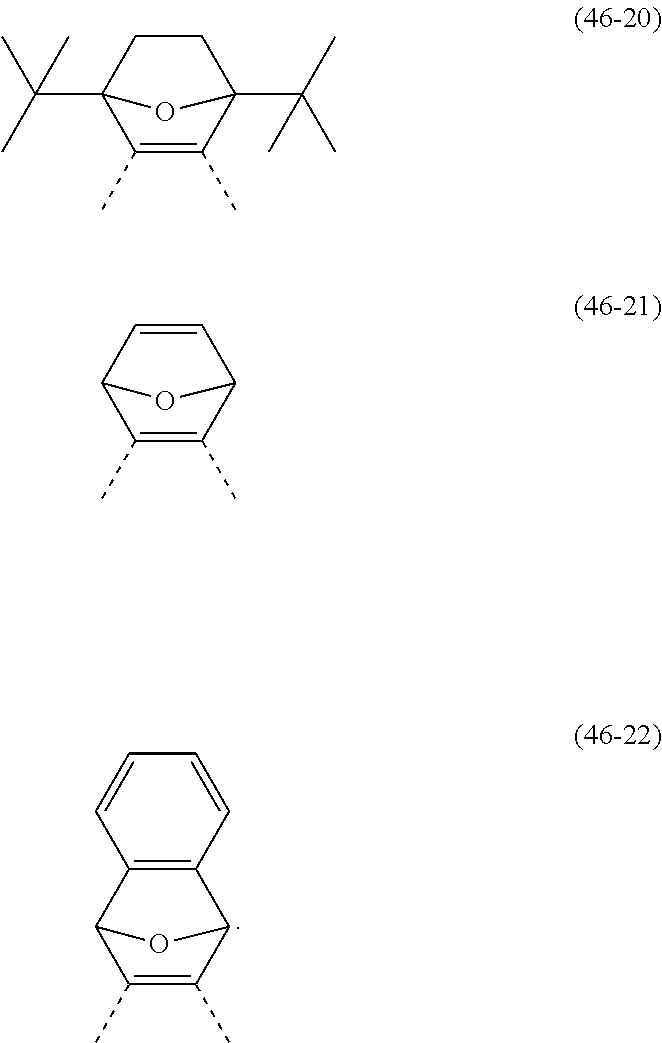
C1(C)=C(C)C2C3=C(C1O2)C=CC=C3.C1(C)=C(C)C2(C(C)(C)C)CCC1(C(C)(C)C)O2.C1(C)=C(C)C2C=CC1O2
